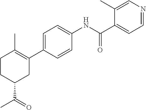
C1=NC=C(C)C(C(NC2=CC=C(C3=C(C)CCC(C(C)=O)C3)C=C2)=O)=C1
